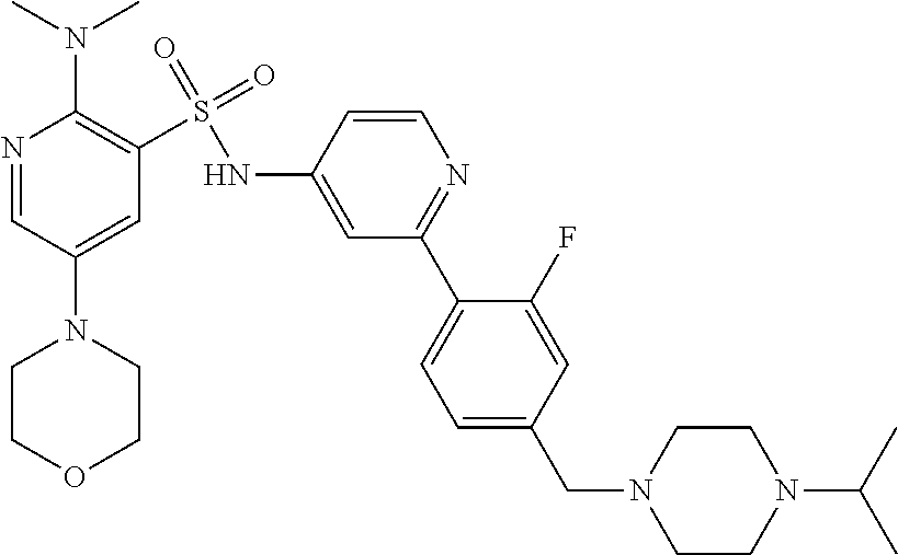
N1=CC(N2CCOCC2)=CC(S(NC2=CC(C3=CC=C(CN4CCN(C(C)C)CC4)C=C3F)=NC=C2)(=O)=O)=C1N(C)C
